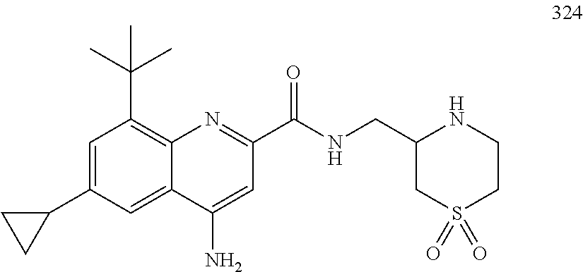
C1=C(C2CC2)C=C2C(=C1C(C)(C)C)N=C(C(=O)NCC1CS(=O)(=O)CCN1)C=C2N
